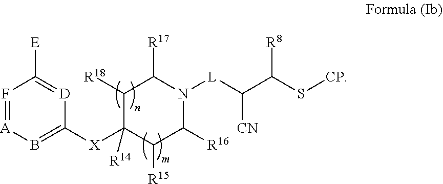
F1=[A]B=C([X]C2([R14])C([R15])C([R16])N([L]C([CN])C([R8])S[CP])C([R17])C2[R18])[D]=C1[E]
